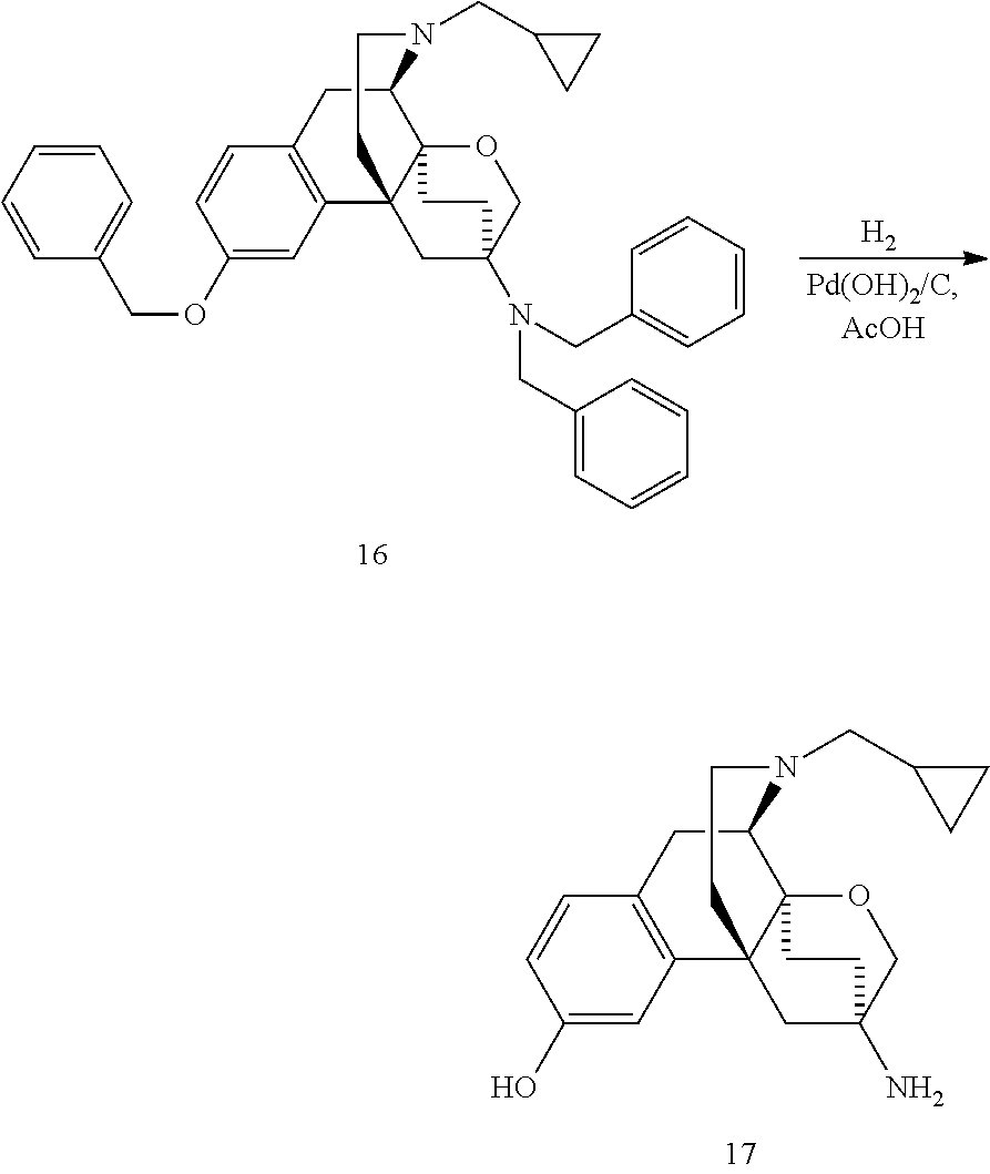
C1(OCC2=CC=CC=C2)=CC2=C(C=C1)CC1N(CC3CC3)CCC23CC2(N(CC4=CC=CC=C4)CC4=CC=CC=C4)COC31CC2.[H2].C1(O)=CC2=C(C=C1)CC1N(CC3CC3)CCC23CC2(N)COC31CC2
